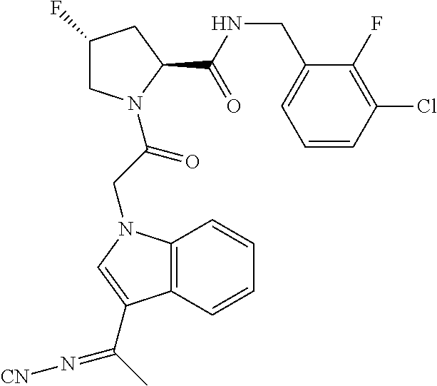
C1C(F)CC(C(NCC2=CC=CC(Cl)=C2F)=O)N1C(CN1C2=C(C(C(C)=N[CN])=C1)C=CC=C2)=O
